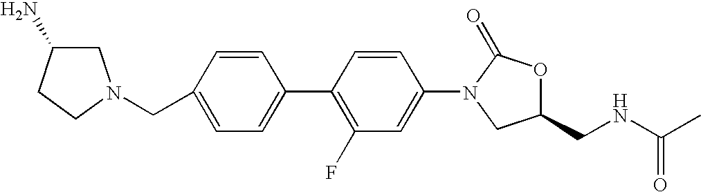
C1(CN2CCC(N)C2)=CC=C(C2=C(F)C=C(N3CC(CNC(C)=O)OC3=O)C=C2)C=C1
